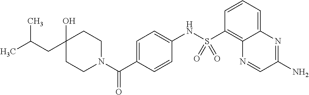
C1CN(C(C2=CC=C(NS(C3=C4C(=CC=C3)N=C(N)C=N4)(=O)=O)C=C2)=O)CCC1(O)CC(C)C
